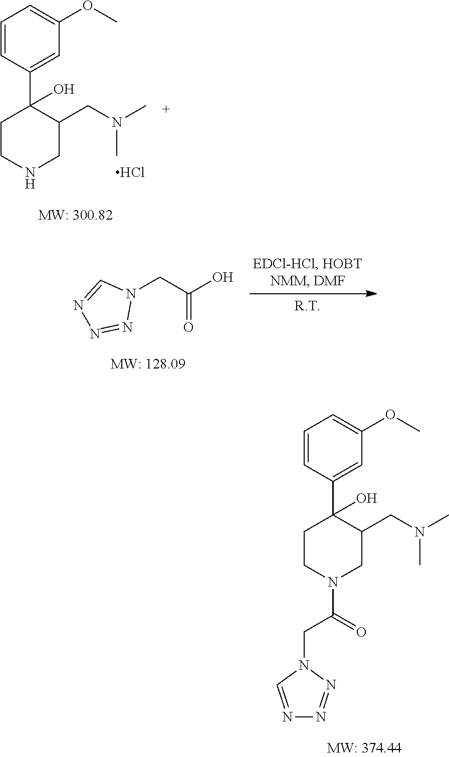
N1(CC(=O)O)C=NN=N1.C1=CC(C2(O)CCNCC2CN(C)C)=CC(OC)=C1.Cl.C1=CC(C2(O)CCN(C(CN3C=NN=N3)=O)CC2CN(C)C)=CC(OC)=C1
